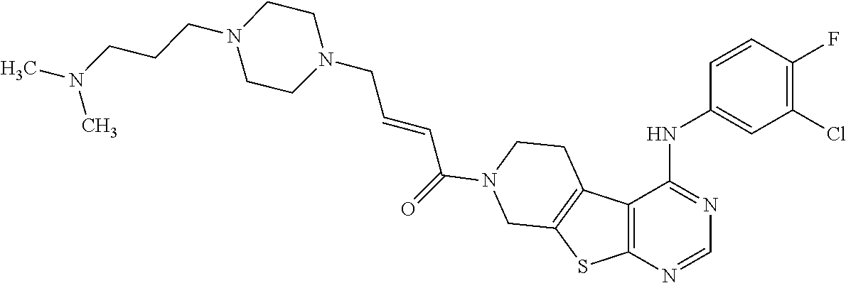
N1(CC=CC(=O)N2CCC3=C(SC4=C3C(NC3=CC(Cl)=C(F)C=C3)=NC=N4)C2)CCN(CCCN(C)C)CC1
